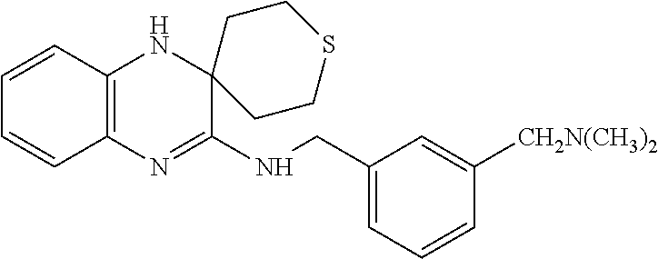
C1=CC2=C(C=C1)N=C(NCC1=CC=CC([CH2N(CH3)2])=C1)C1(N2)CCSCC1
